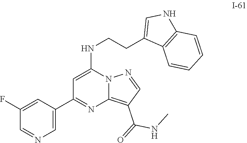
C12=C(C(NC)=O)C=NN1C(NCCC1=CNC3=C1C=CC=C3)=CC(C1=CN=CC(F)=C1)=N2
